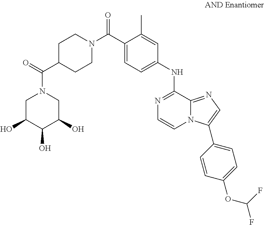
C1(C)=CC(NC2=NC=CN3C2=NC=C3C2=CC=C(OC(F)F)C=C2)=CC=C1C(N1CCC(C(=O)N2CC(O)C(O)C(O)C2)CC1)=O
